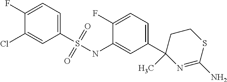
C1=C(S(NC2=CC(C3(C)N=C(N)SCC3)=CC=C2F)(=O)=O)C=C(Cl)C(F)=C1
